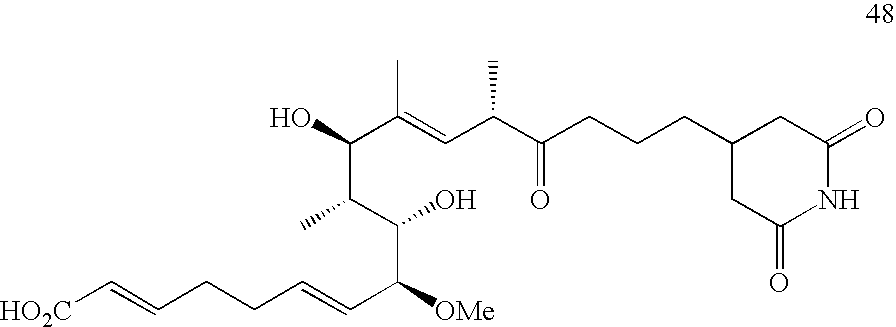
[HO2C]C=CCCC=CC([OMe])C(C(C(O)C(=CC(C(CCCC1CC(=O)NC(=O)C1)=O)C)C)C)O
